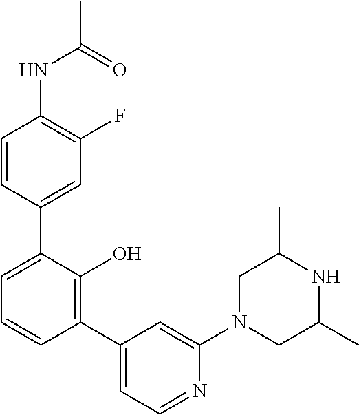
C1=CC(C2=CC=CC(C3=CC=NC(N4CC(C)NC(C)C4)=C3)=C2O)=CC(F)=C1NC(C)=O
